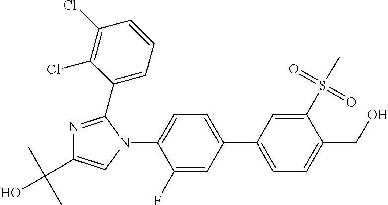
C1(F)=CC(C2=CC=C(CO)C(S(=O)(=O)C)=C2)=CC=C1N1C(C2=CC=CC(Cl)=C2Cl)=NC(C(C)(C)O)=C1
